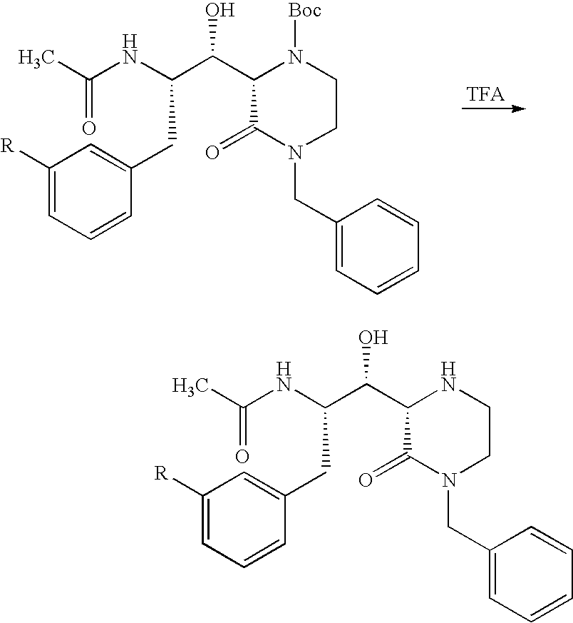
C1=C(CC(C(C2C(=O)N(CC3=CC=CC=C3)CCN2[Boc])O)NC(C)=O)C=CC=C1[R].C1=C(CC(C(C2C(=O)N(CC3=CC=CC=C3)CCN2)O)NC(C)=O)C=CC=C1[R]
